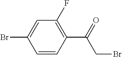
C1=CC(C(=O)CBr)=C(F)C=C1Br
